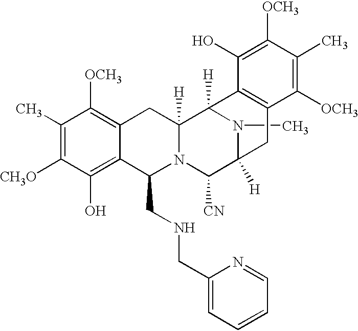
C1(C)=C([CH3O])C(O)=C2C(=C1[OCH3])CC1([H])N(C2CNCC2=CC=CC=N2)C([CN])C2([H])N(C)C1([H])C1=C(C2)C([OCH3])=C(C)C([OCH3])=C1O
